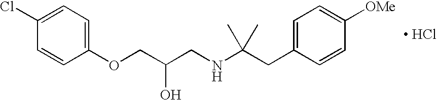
C1(OCC(CNC(CC2=CC=C([OMe])C=C2)(C)C)O)=CC=C(Cl)C=C1.[ HCl]
